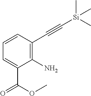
C1=CC(C#C[Si](C)(C)C)=C(N)C(C(OC)=O)=C1
